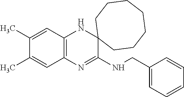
C1(C)=CC2=C(C=C1C)N=C(NCC1=CC=CC=C1)C1(N2)CCCCCCC1
